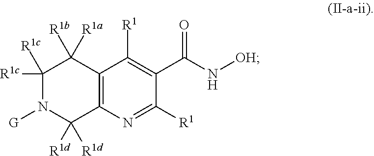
C1([R1c])([R1c])N([G])C([R1d])([R1d])C2=C(C1([R1a])[R1b])C([R1])=C(C(N[OH])=O)C([R1])=N2
